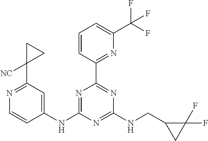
N1=C(NC2=CC(C3([NC])CC3)=NC=C2)N=C(NCC2CC2(F)F)N=C1C1=NC(C(F)(F)F)=CC=C1
